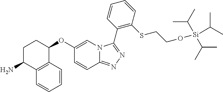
C1=CC2=NN=C(C3=C(SCCO[Si](C(C)C)(C(C)C)C(C)C)C=CC=C3)N2C=C1OC1C2=C(C(N)CC1)C=CC=C2
